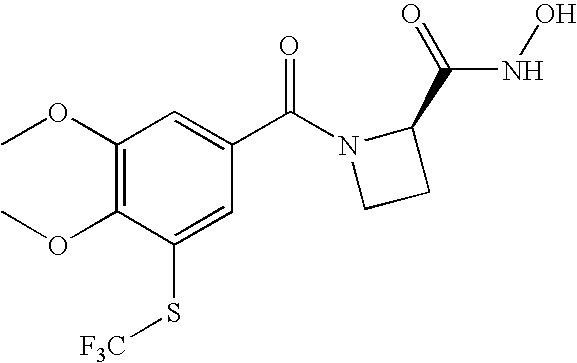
C1(OC)=C(OC)C(S[F3C])=CC(C(N2CCC2C(=O)NO)=O)=C1
